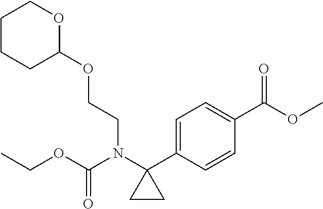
C1=C(C2(N(C(=O)OCC)CCOC3OCCCC3)CC2)C=CC(C(OC)=O)=C1
